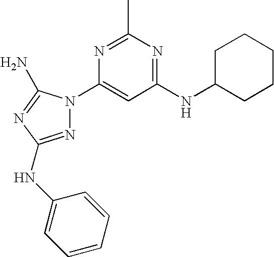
N1=C(NC2=CC=CC=C2)N=C(N)N1C1=CC(NC2CCCCC2)=NC(C)=N1
